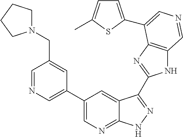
C1(C2=CN=CC(CN3CCCC3)=C2)=CN=C2C(=C1)C(C1=NC3=C(N1)C=NC=C3C1=CC=C(C)S1)=NN2
